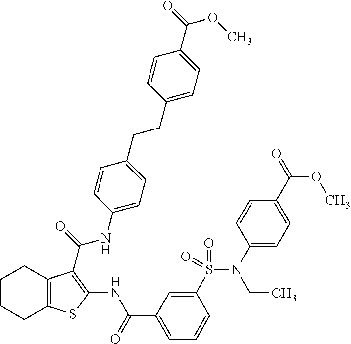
C1CCC2=C(C1)C(C(=O)NC1=CC=C(CCC3=CC=C(C(=O)OC)C=C3)C=C1)=C(NC(C1=CC=CC(S(N(C3=CC=C(C(=O)OC)C=C3)CC)(=O)=O)=C1)=O)S2
